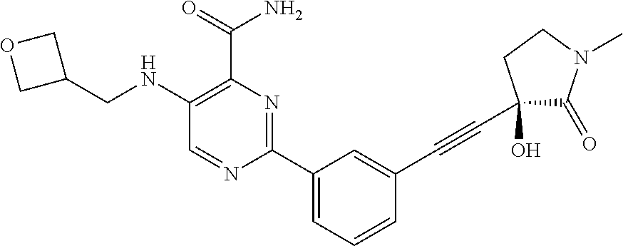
C1(NCC2COC2)=C(C(=O)N)N=C(C2=CC=CC(C#CC3(O)C(=O)N(C)CC3)=C2)N=C1
